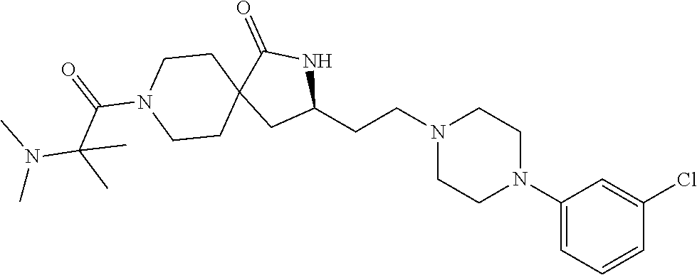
C1(N2CCN(CCC3NC(=O)C4(C3)CCN(C(=O)C(N(C)C)(C)C)CC4)CC2)=CC=CC(Cl)=C1
